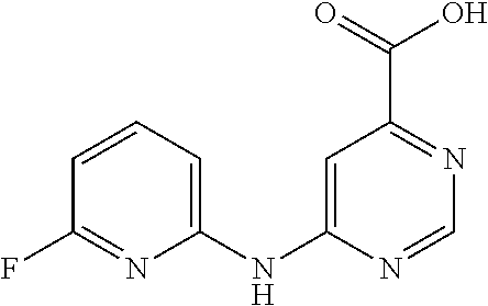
C1=C(NC2=CC=CC(F)=N2)N=CN=C1C(=O)O
